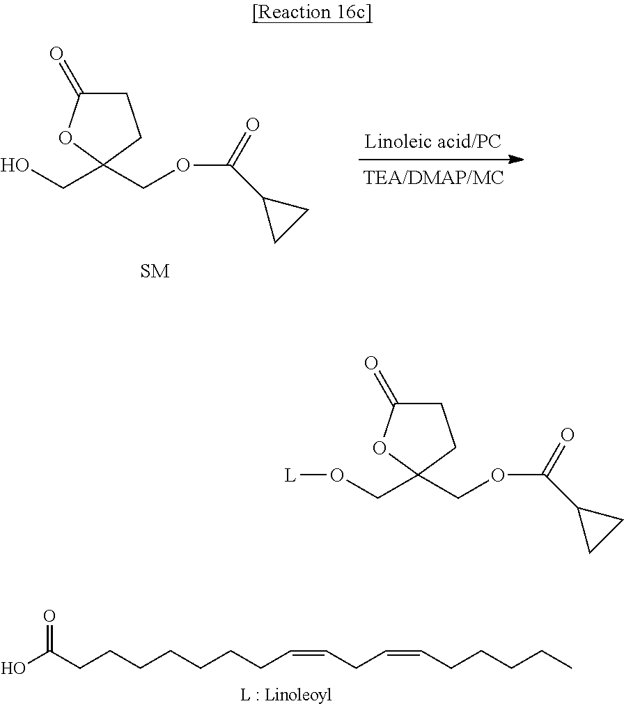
O(CC1(COC(C2CC2)=O)CCC(=O)O1)[L].OCC1(COC(C2CC2)=O)CCC(=O)O1.OC(CCCCCCCC=CCC=CCCCCC)=O
